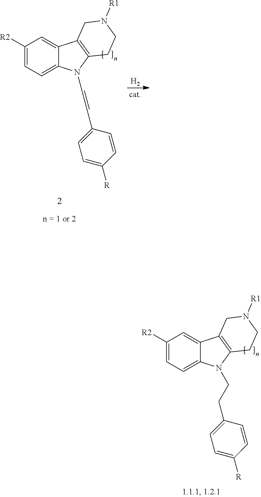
C1([R2])=CC=C2C(=C1)C1=C(CCN([R1])C1)N2CCC1=CC=C([R])C=C1.[H2].C1([R2])=CC=C2C(=C1)C1=C(CCN([R1])C1)N2C=CC1=CC=C([R])C=C1
